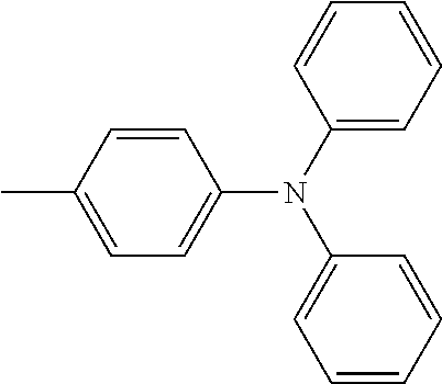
C1(N(C2=CC=CC=C2)C2=CC=C(C)C=C2)=CC=CC=C1
